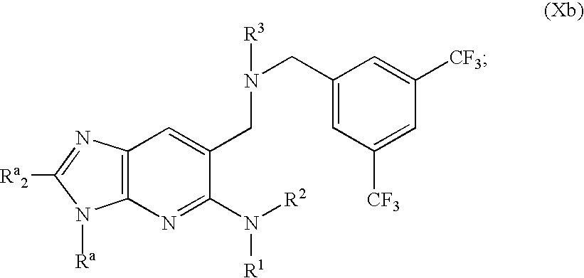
C12=C(N=C(N([R2])[R1])C(CN(CC3=CC([CF3])=CC([CF3])=C3)[R3])=C1)N([Ra])C([Ra2])=N2
